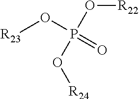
O([R22])P(O[R23])(=O)O[R24]
